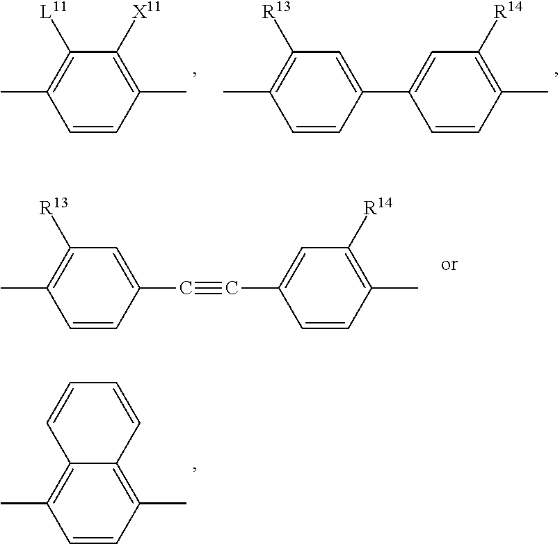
C1=CC(C)=C([X11])C([L11])=C1C.C1=CC(C)=C([R14])C=C1C1=CC([R13])=C(C)C=C1.C(C1=CC([R13])=C(C)C=C1)#CC1=CC([R14])=C(C)C=C1.C1=CC(C)=C2C(=C1C)C=CC=C2
